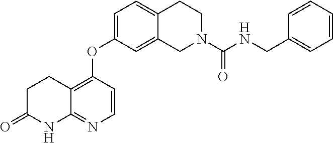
C1=C(OC2=C3C(=NC=C2)NC(=O)CC3)C=C2C(=C1)CCN(C(NCC1=CC=CC=C1)=O)C2
